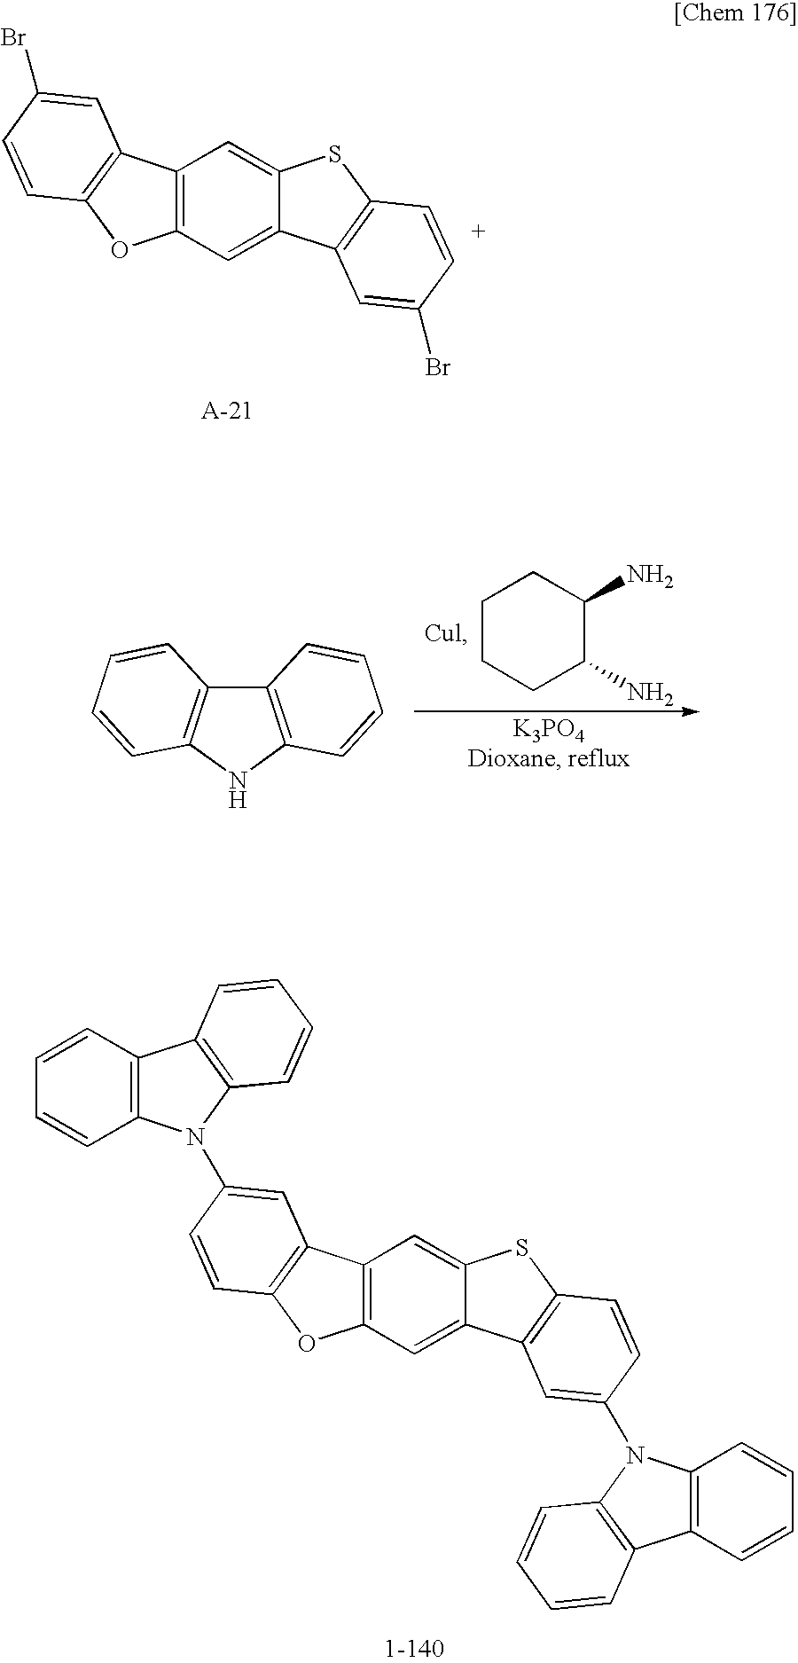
C12=C(C3=C(O1)C=CC(N1C4=C(C5=C1C=CC=C5)C=CC=C4)=C3)C=C1C(=C2)C2=C(S1)C=CC(N1C3=C(C4=C1C=CC=C4)C=CC=C3)=C2.C12=C(C3=C(O1)C=CC(Br)=C3)C=C1C(=C2)C2=C(S1)C=CC(Br)=C2.C1CCC(N)C(N)C1.C12=C(NC3=C1C=CC=C3)C=CC=C2
